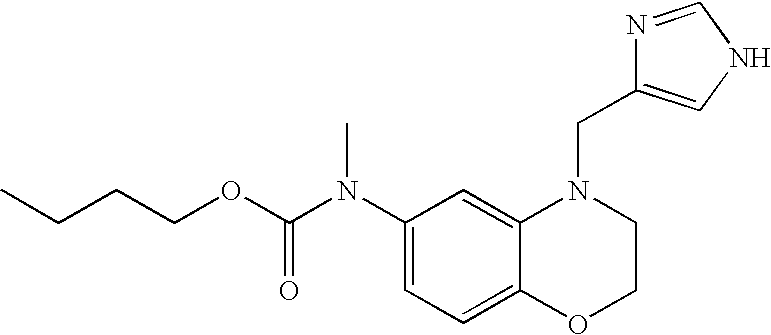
C1(N(C(OCCCC)=O)C)=CC=C2C(=C1)N(CC1=CNC=N1)CCO2
